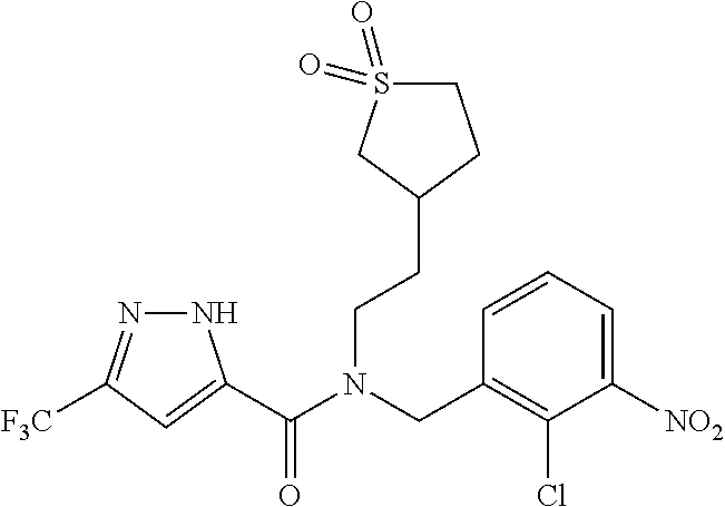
N1N=C([F3C])C=C1C(N(CC1=C(Cl)C([NO2])=CC=C1)CCC1CCS(=O)(=O)C1)=O
